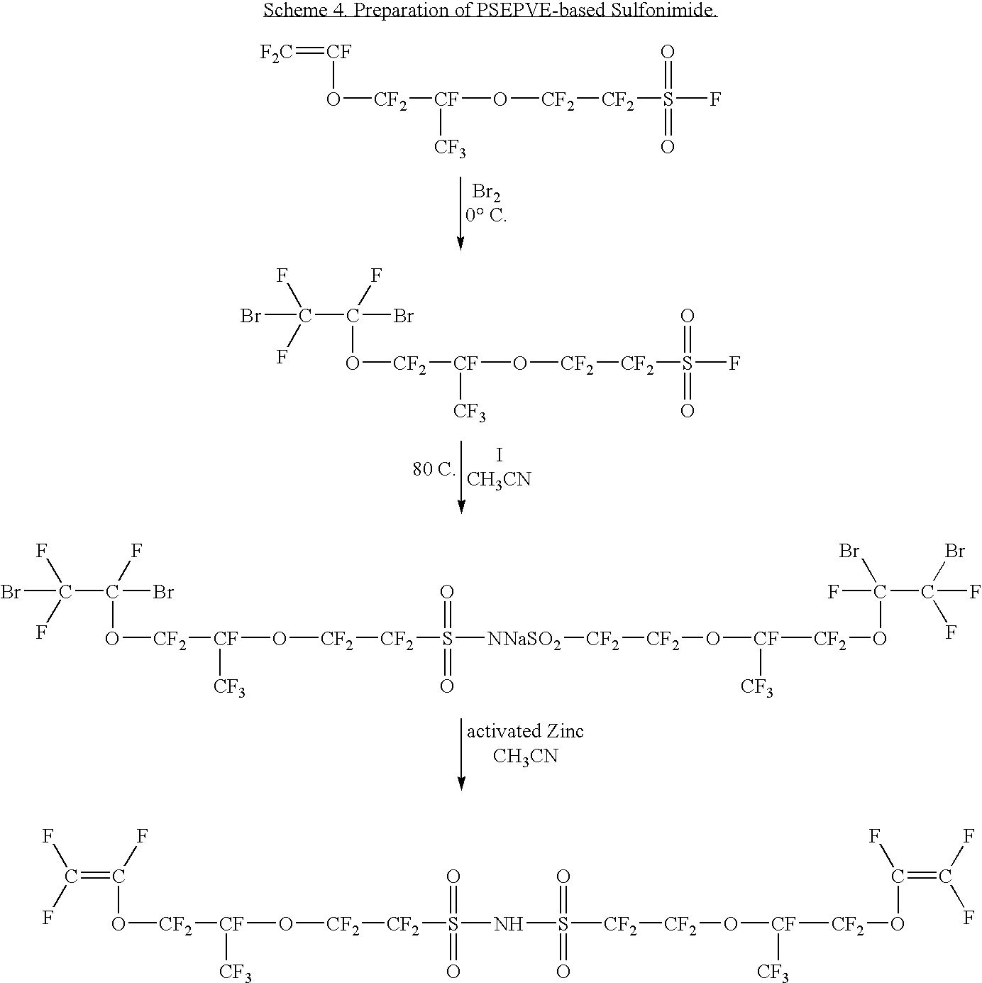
[CF](O[CF2][CF](O[CF2][CF2]S(F)(=O)=O)[CF3])=[F2C].C(O[CF2][CF](O[CF2][CF2]S(F)(=O)=O)[CF3])(Br)(C(Br)(F)F)F.C(O[CF2][CF](O[CF2][CF2]S([NNaSO2][CF2][CF2]O[CF]([CF2]OC(C(F)(Br)F)(F)Br)[CF3])(=O)=O)[CF3])(Br)(C(Br)(F)F)F.C(O[CF2][CF](O[CF2][CF2]S(NS(=O)(=O)[CF2][CF2]O[CF]([CF3])[CF2]OC(=C(F)F)F)(=O)=O)[CF3])(=C(F)F)F
